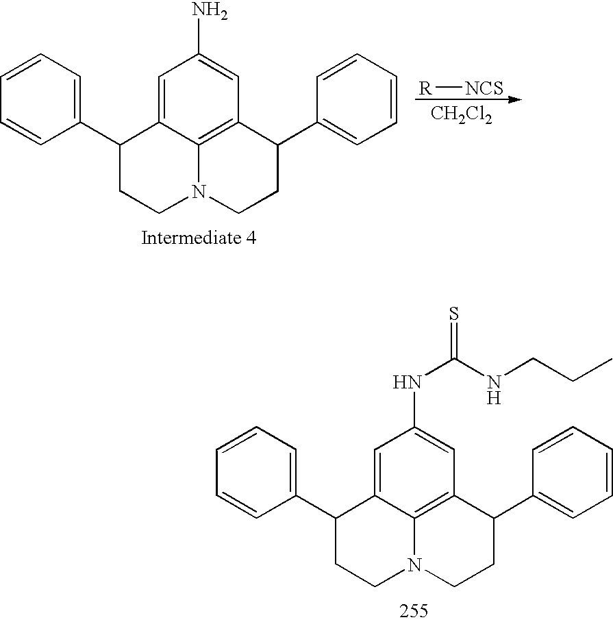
[CH2Cl2].C1=C2C3=C(C=C1N)C(C1=CC=CC=C1)CCN3CCC2C1=CC=CC=C1.[R][NCS].C1=C2C3=C(C=C1NC(=S)NCCC)C(C1=CC=CC=C1)CCN3CCC2C1=CC=CC=C1
